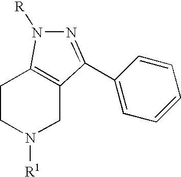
C1CN([R1])CC2=C1N([R])N=C2C1=CC=CC=C1
